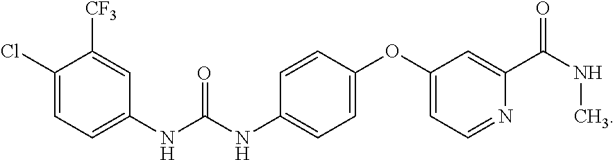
C1(OC2=CC=NC(C(NC)=O)=C2)=CC=C(NC(NC2=CC=C(Cl)C([CF3])=C2)=O)C=C1
